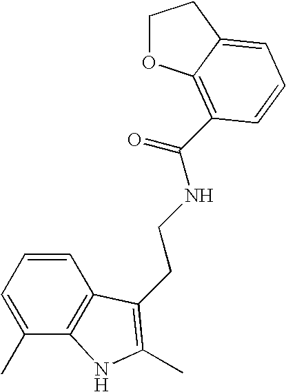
C1=CC=C(C)C2=C1C(CCNC(=O)C1=C3OCCC3=CC=C1)=C(C)N2
